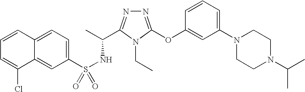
C12=CC=C(S(NC(C)C3=NN=C(OC4=CC(N5CCN(C(C)C)CC5)=CC=C4)N3CC)(=O)=O)C=C1C(Cl)=CC=C2
